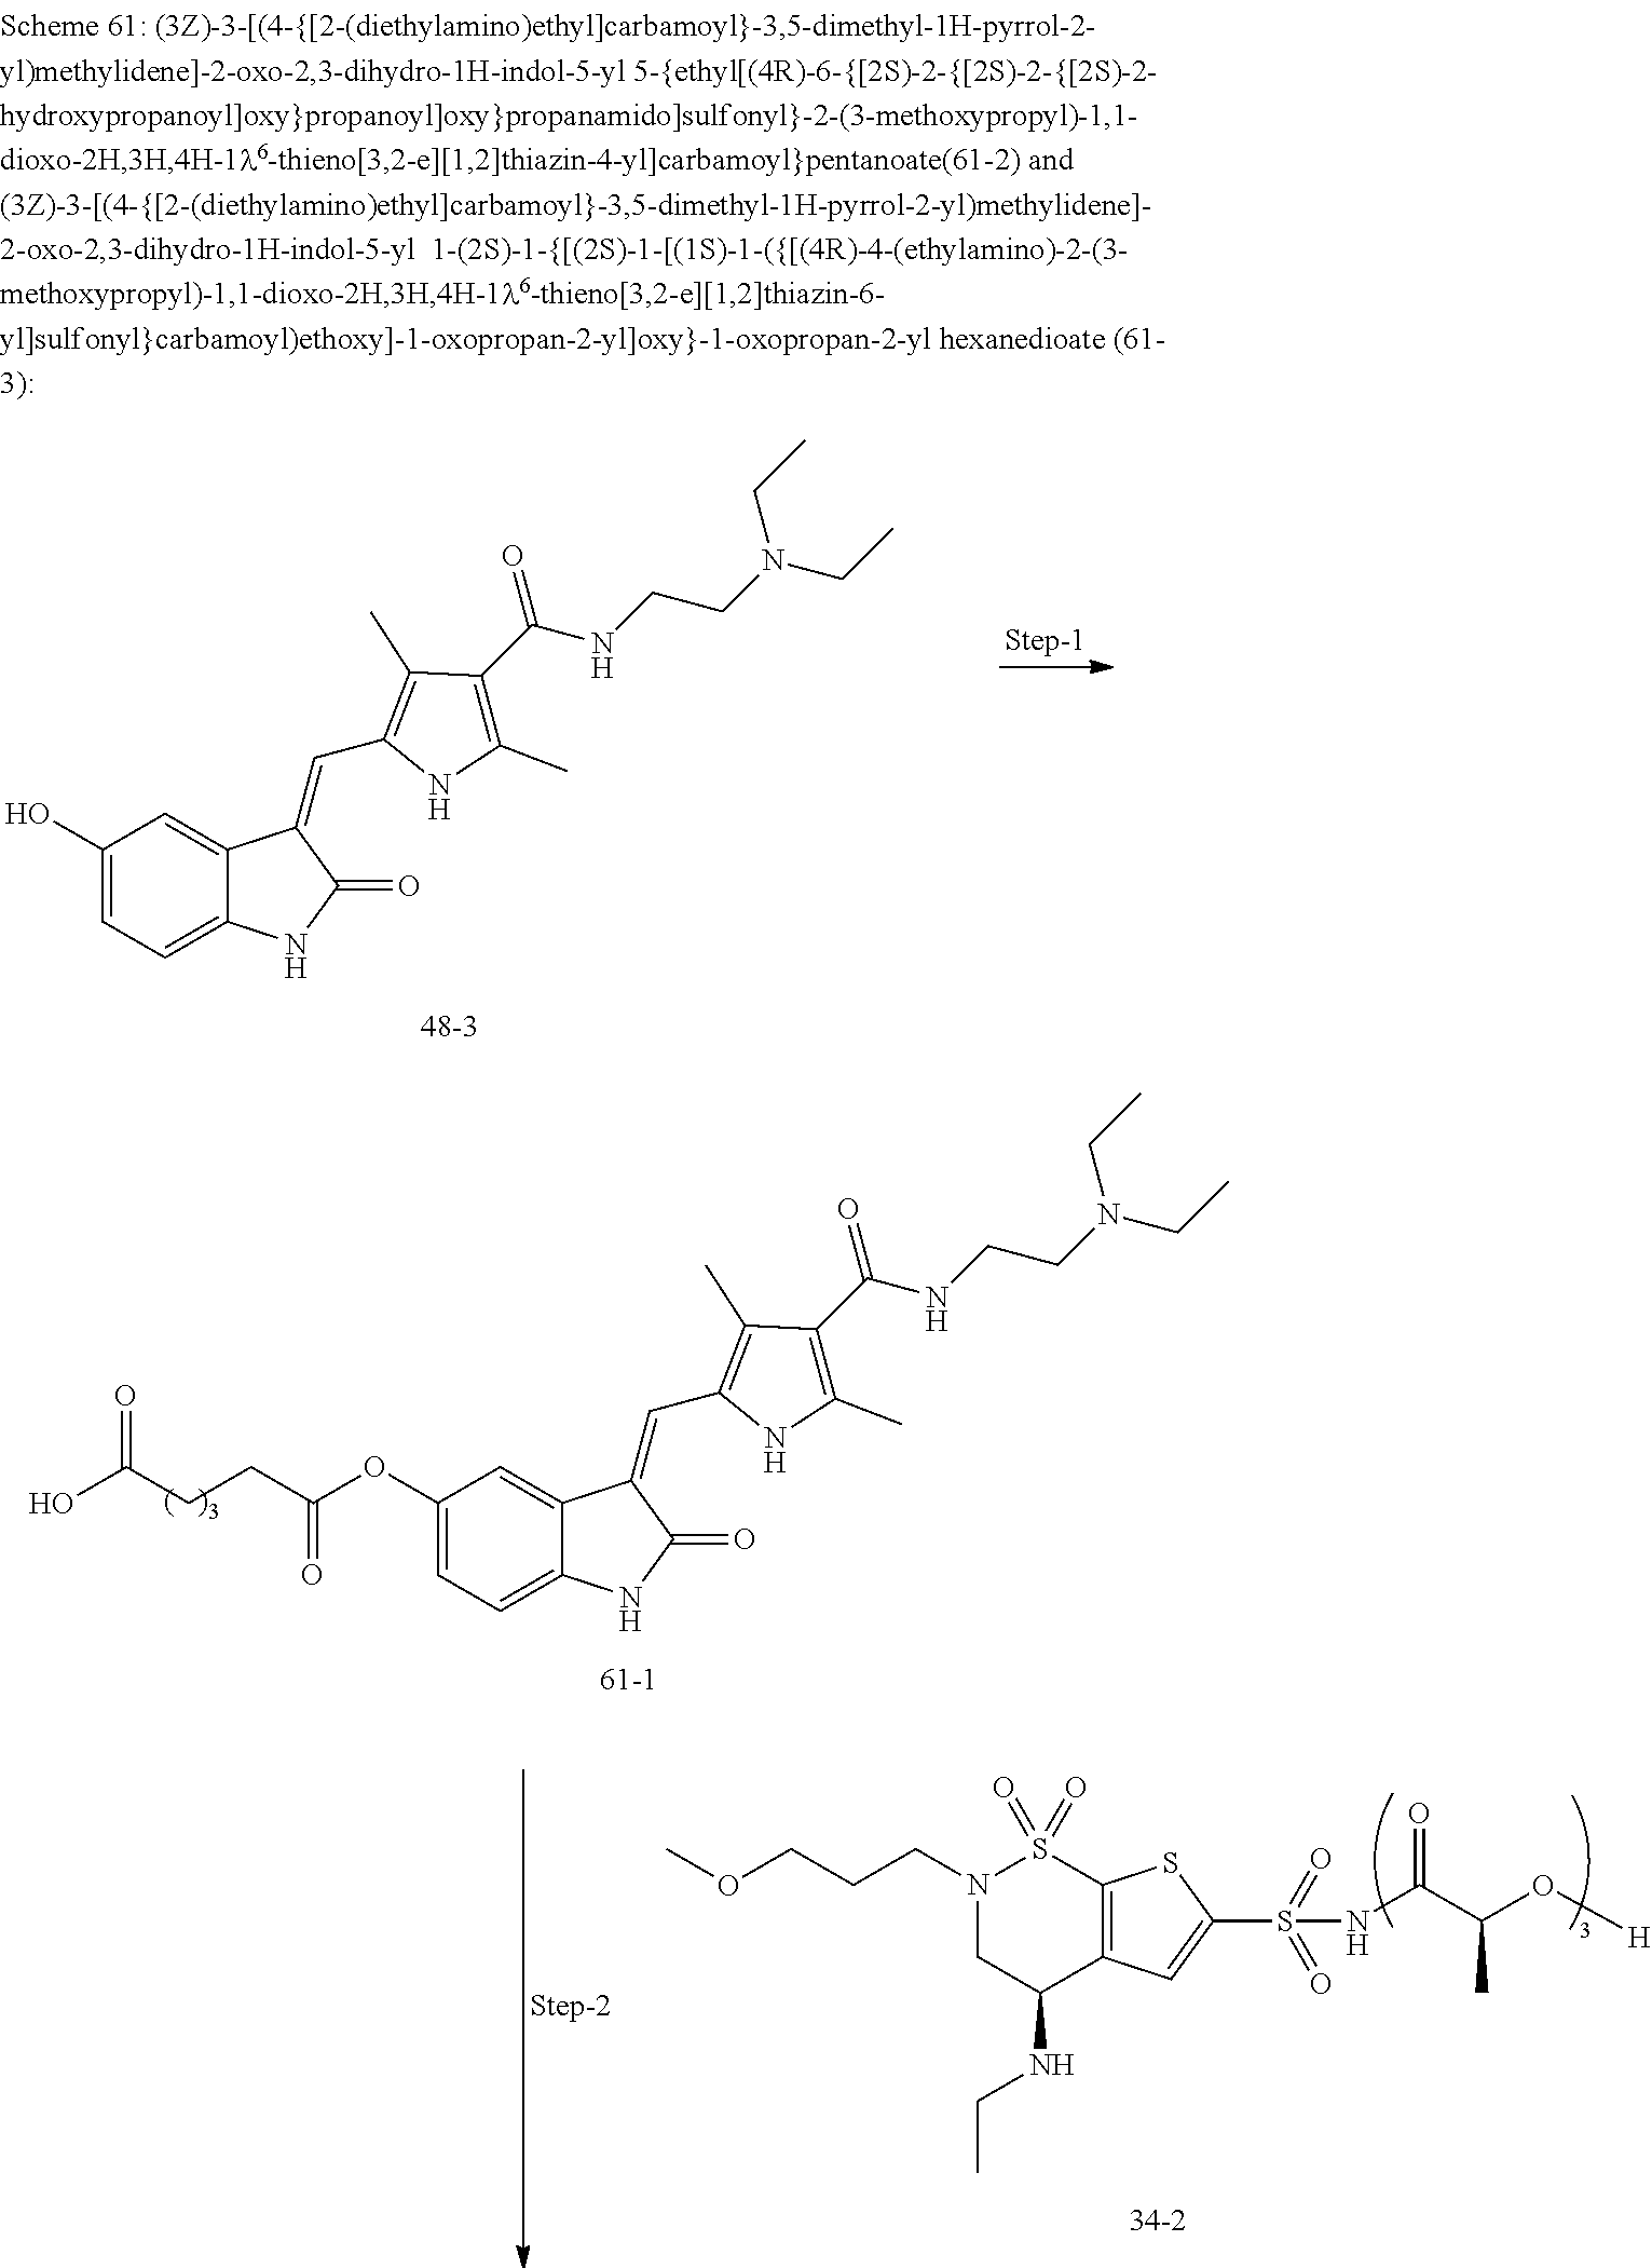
C1(OC(CCC(O)=O)=O)=CC=C2C(=C1)C(=CC1=C(C)C(C(=O)NCCN(CC)CC)=C(C)N1)C(=O)N2.N1(CCCOC)CC(NCC)C2=C(S1(=O)=O)SC(S(=O)(=O)NC(=O)C(C)O[H])=C2.C1(O)=CC=C2C(=C1)C(=CC1=C(C)C(C(=O)NCCN(CC)CC)=C(C)N1)C(=O)N2
